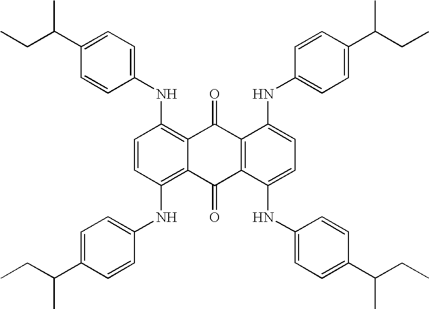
C1=CC(NC2=CC=C(C(CC)C)C=C2)=C2C(=C1NC1=CC=C(C(CC)C)C=C1)C(=O)C1=C(C2=O)C(NC2=CC=C(C(CC)C)C=C2)=CC=C1NC1=CC=C(C(CC)C)C=C1
